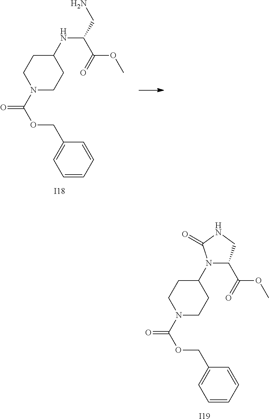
C1=CC=CC(COC(=O)N2CCC(NC(CN)C(=O)OC)CC2)=C1.[I18].C1=CC=CC(COC(=O)N2CCC(N3C(C(=O)OC)CNC3=O)CC2)=C1.[I19]
